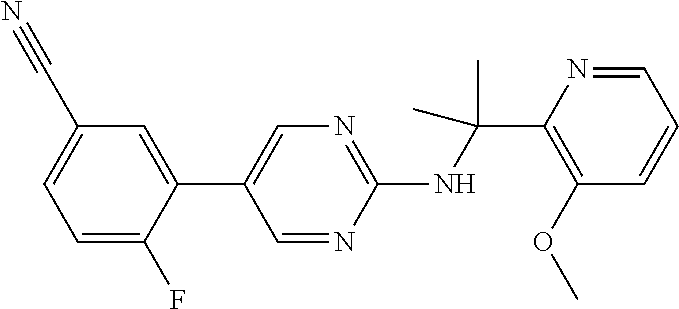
C1(C2=CN=C(NC(C)(C)C3=C(OC)C=CC=N3)N=C2)=CC(C#N)=CC=C1F
